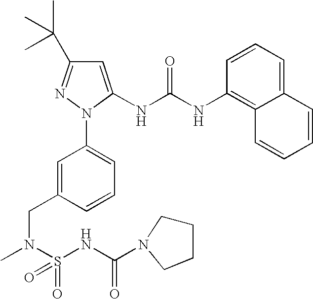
C1(C(C)(C)C)=NN(C2=CC=CC(CN(C)S(NC(=O)N3CCCC3)(=O)=O)=C2)C(NC(NC2=C3C(=CC=C2)C=CC=C3)=O)=C1
